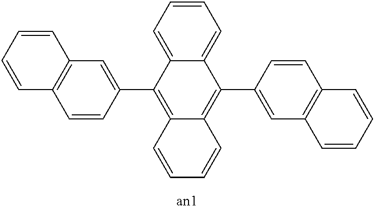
C12=C(C=CC=C1)C=CC(C1=C3C(=C(C4=CC5=C(C=C4)C=CC=C5)C4=CC=CC=C14)C=CC=C3)=C2
